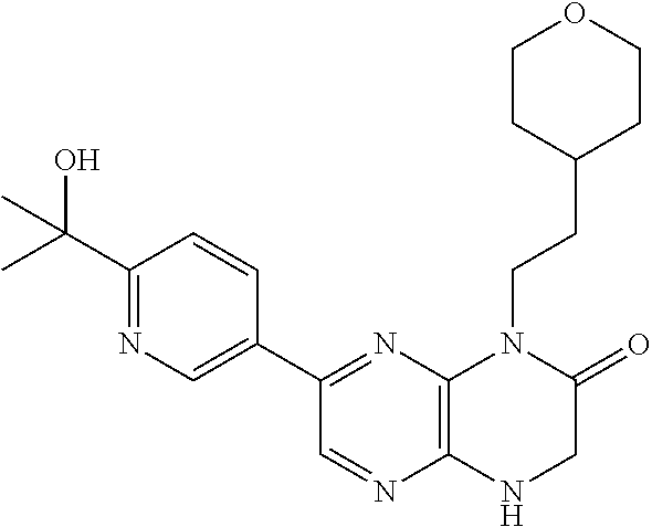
C1(C2=NC3=C(N=C2)NCC(=O)N3CCC2CCOCC2)=CN=C(C(O)(C)C)C=C1
